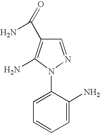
C1=NN(C2=CC=CC=C2N)C(N)=C1C(=O)N
